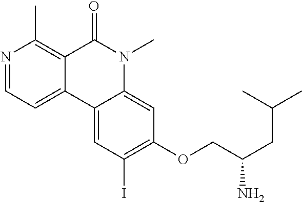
N1=CC=C2C(=C1C)C(=O)N(C)C1=CC(OCC(CC(C)C)N)=C(I)C=C21
